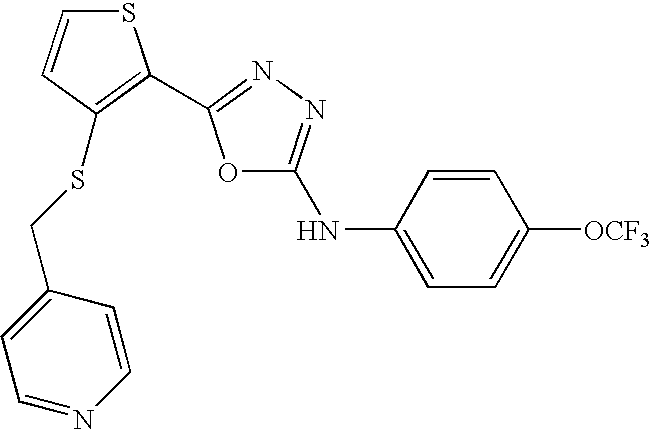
C1=C([OCF3])C=CC(NC2=NN=C(C3=C(SCC4=CC=NC=C4)C=CS3)O2)=C1
